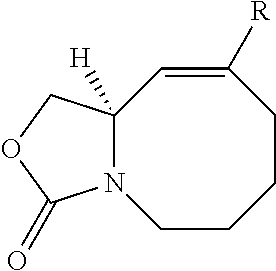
C12([H])N(CCCCC([R])=C1)C(=O)OC2
